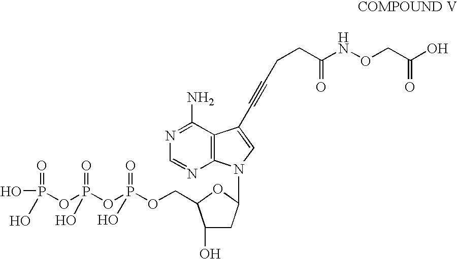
C1(N)=NC=NC2=C1C(C#CCCC(NOCC(O)=O)=O)=CN2C1CC(O)C(COP(OP(OP(O)(=O)O)(=O)O)(=O)O)O1
